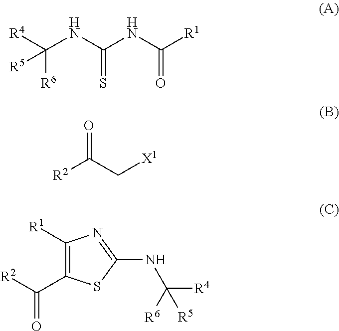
C(NC(NC([R1])=O)=S)([R4])([R6])[R5].[R2]C(C[X1])=O.C1([R1])=C(C([R2])=O)SC(NC([R4])([R6])[R5])=N1
